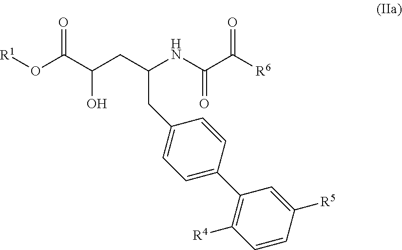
[R1]OC(C(CC(NC(C(=O)[R6])=O)CC1=CC=C(C2=C([R4])C=CC([R5])=C2)C=C1)O)=O
